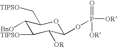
[BnO]C1C(C[TIPSO])OC(OP([OR])(=O)[OR])C([OR])C1[TIPSO]
